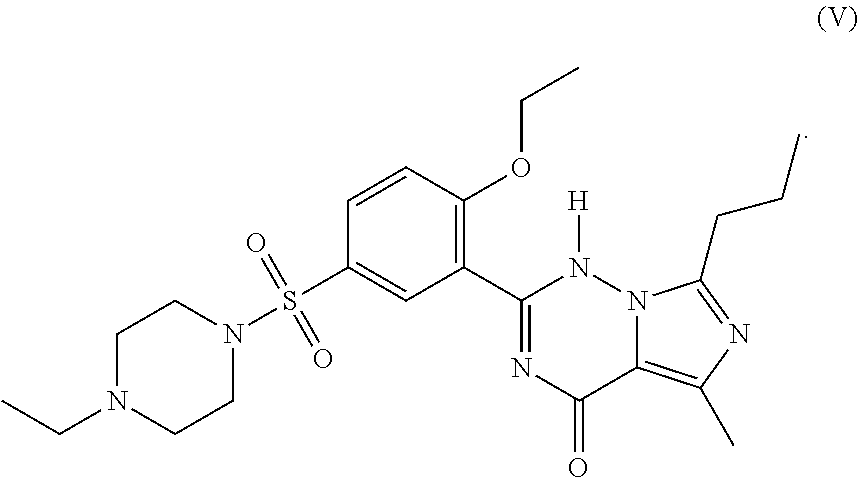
C1N(CC)CCN(S(C2=CC(C3=NC(=O)C4=C(C)N=C(CCC)N4N3[H])=C(OCC)C=C2)(=O)=O)C1
